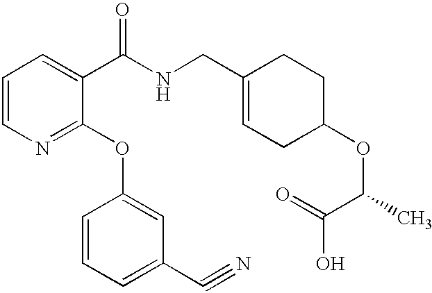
C1=CN=C(OC2=CC(C#N)=CC=C2)C(C(NCC2=CCC(OC(C)C(O)=O)CC2)=O)=C1
